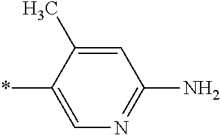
C1=C(C)C(*)=CN=C1N
